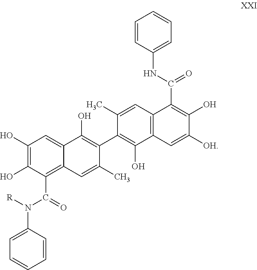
C12=C(C=C(C)C(C3=C(O)C4=CC(O)=C(O)C(C(=O)N(C5=CC=CC=C5)[R])=C4C=C3C)=C1O)C(C(NC1=CC=CC=C1)=O)=C(O)C([OH])=C2
